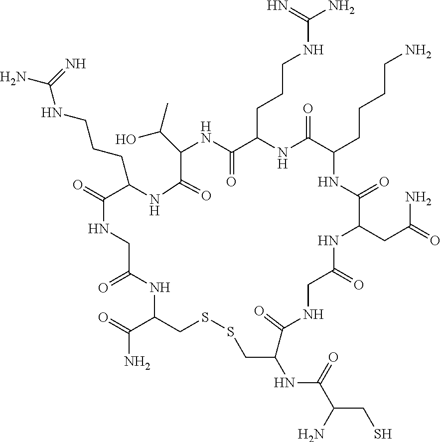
C1(C(O)C)NC(=O)C(CCCNC(N)=N)NC(=O)C(CCCCN)NC(=O)C(CC(=O)N)NC(=O)CNC(=O)C(NC(C(CS)N)=O)CSSCC(C(=O)N)NC(=O)CNC(=O)C(CCCNC(N)=N)NC1=O
